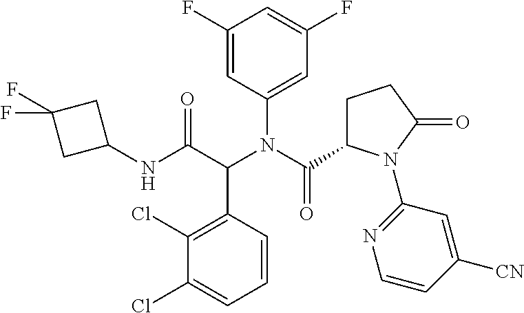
C1(Cl)=C(C(C(NC2CC(F)(F)C2)=O)N(C(C2CCC(=O)N2C2=NC=CC([CN])=C2)=O)C2=CC(F)=CC(F)=C2)C=CC=C1Cl
